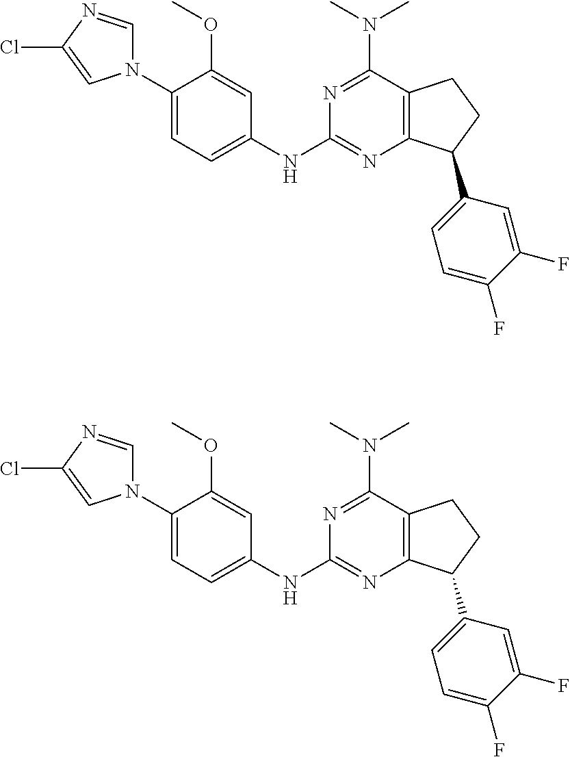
C1(N2C=NC(Cl)=C2)=CC=C(NC2=NC3=C(C(N(C)C)=N2)CCC3C2=CC=C(F)C(F)=C2)C=C1OC.C1(N2C=NC(Cl)=C2)=CC=C(NC2=NC3=C(C(N(C)C)=N2)CCC3C2=CC=C(F)C(F)=C2)C=C1OC
